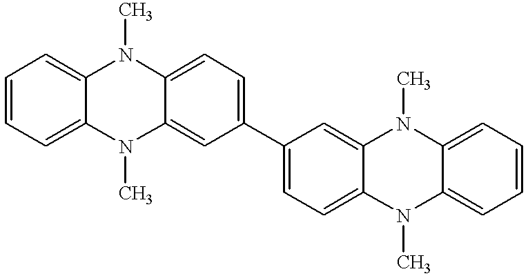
C1=C2C(=CC=C1)N(C)C1=CC=C(C3=CC=C4C(=C3)N(C)C3=CC=CC=C3N4C)C=C1N2C
